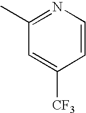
C1=C([CF3])C=CN=C1C
